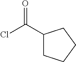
ClC(C1CCCC1)=O
